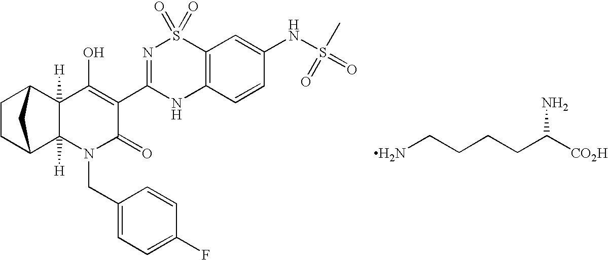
C1CC2C3([H])C([H])(C1C2)C(O)=C(C1=NS(=O)(=O)C2=C(N1)C=CC(NS(C)(=O)=O)=C2)C(=O)N3CC1=CC=C(F)C=C1.NCCCCC([CO2H])N
